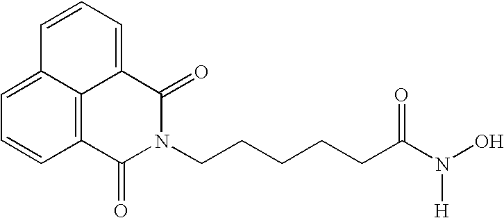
C1=C2C3=C(C=C1)C(=O)N(CCCCCC(N(O)[H])=O)C(=O)C3=CC=C2
